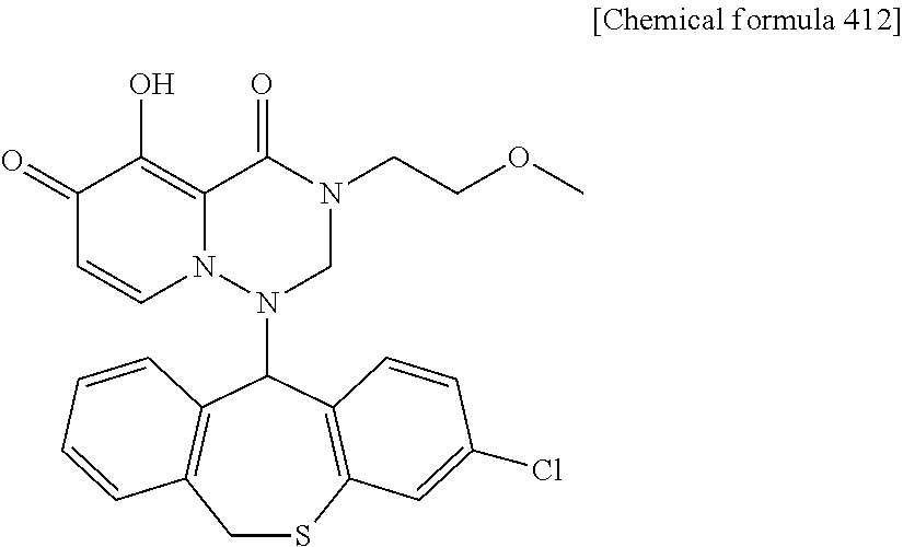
C1SC2=C(C(N3N4C(=C(O)C(=O)C=C4)C(=O)N(CCOC)C3)C3=C1C=CC=C3)C=CC(Cl)=C2
